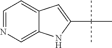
C12=CN=CC=C1C=C(C(C)(C)C)N2
